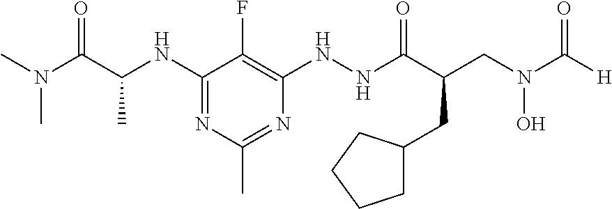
C1(NC(C(N(C)C)=O)C)=NC(C)=NC(NNC(C(CN(C([H])=O)O)CC2CCCC2)=O)=C1F
